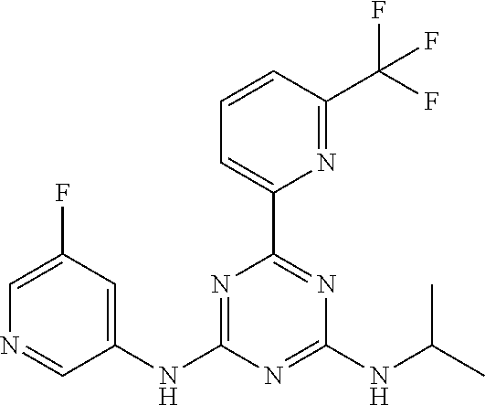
C1=C(F)C=C(NC2=NC(C3=CC=CC(C(F)(F)F)=N3)=NC(NC(C)C)=N2)C=N1
